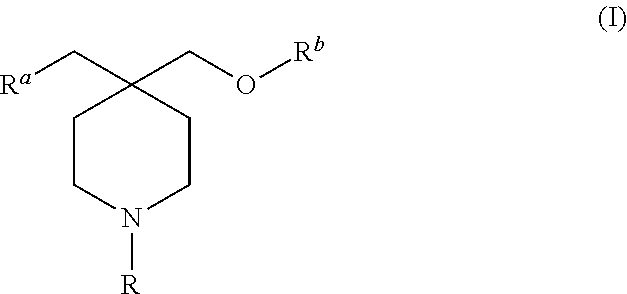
C1CN([R])CCC1(C[Ra])CO[Rb]
